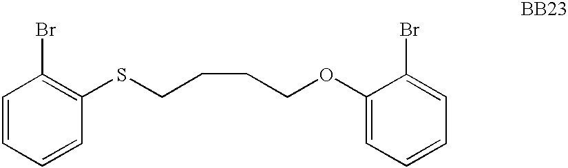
C1=CC=CC(SCCCCOC2=CC=CC=C2Br)=C1Br
